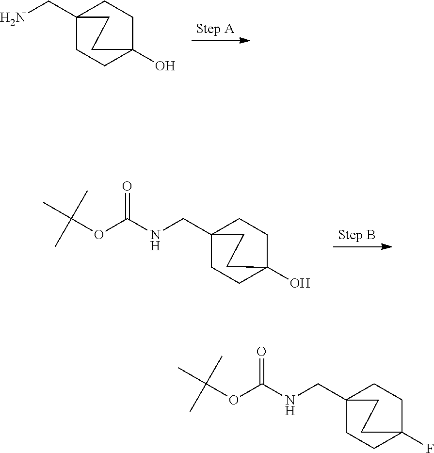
C12(CN)CCC(O)(CC1)CC2.C12(CNC(OC(C)(C)C)=O)CCC(O)(CC1)CC2.C12(CNC(OC(C)(C)C)=O)CCC(F)(CC1)CC2
